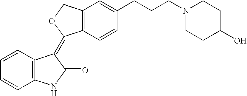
C1=CC=CC2=C1C(=C1C3=C(C=C(CCCN4CCC(O)CC4)C=C3)CO1)C(=O)N2
